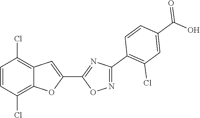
C1=CC(Cl)=C2C(=C1Cl)C=C(C1=NC(C3=C(Cl)C=C(C(O)=O)C=C3)=NO1)O2
